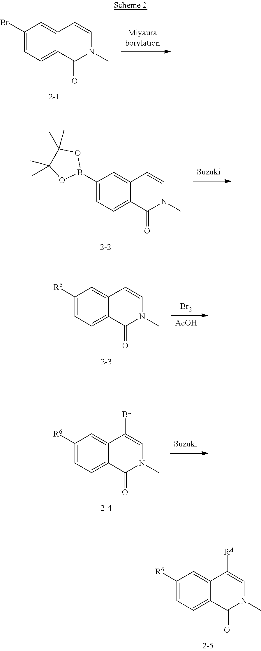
C1([R6])=CC=C2C(=C1)C([RA])=CN(C)C2=O.[Miyauraborylation].C1(Br)=CC=C2C(=C1)C=CN(C)C2=O.C1(B2OC(C)(C)C(C)(C)O2)=CC=C2C(=C1)C=CN(C)C2=O.[Br2].[AcOH].C1([R6])=CC=C2C(=C1)C=CN(C)C2=O.C1([R6])=CC=C2C(=C1)C(Br)=CN(C)C2=O
